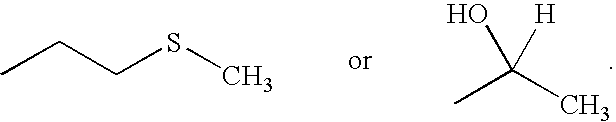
CCCSC.CC(C)(O)[H]
